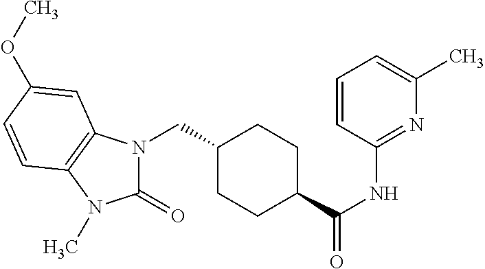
C1(CN2C(=O)N(C)C3=C2C=C(OC)C=C3)CCC(C(NC2=NC(C)=CC=C2)=O)CC1
